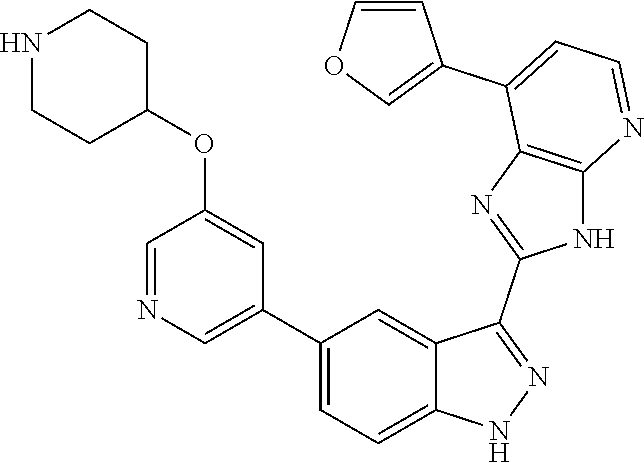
C1(C2=CC=C3C(=C2)C(C2=NC4=C(N2)N=CC=C4C2=COC=C2)=NN3)=CN=CC(OC2CCNCC2)=C1
